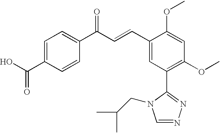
C1=C(C(=O)O)C=CC(C(C=CC2=CC(C3=NN=CN3CC(C)C)=C(OC)C=C2OC)=O)=C1
